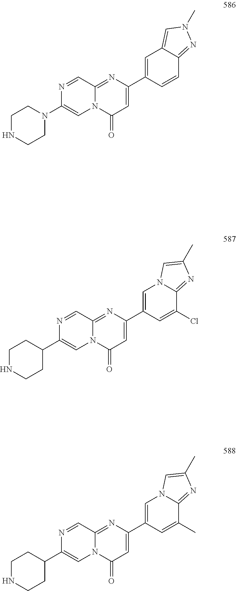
C1(C2=CC(=O)N3C(=N2)C=NC(N2CCNCC2)=C3)=CC2=CN(C)N=C2C=C1.C1(C2=CC(=O)N3C(=N2)C=NC(C2CCNCC2)=C3)=CN2C(=NC(C)=C2)C(Cl)=C1.C1(C2=CC(=O)N3C(=N2)C=NC(C2CCNCC2)=C3)=CN2C(=NC(C)=C2)C(C)=C1
